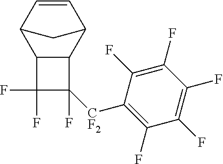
C1=CC2C3C(C1C2)C(F)(F)C3(F)[CF2]C1=C(F)C(F)=C(F)C(F)=C1F
